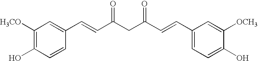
C1=CC(C=CC(CC(C=CC2=CC=C(O)C([OCH3])=C2)=O)=O)=CC([H3CO])=C1O
